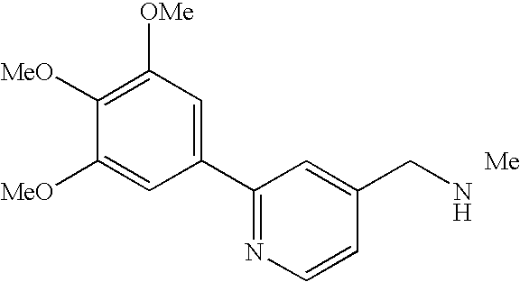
C1([MeO])=CC(C2=NC=CC(CN)=C2)=CC([OMe])=C1[MeO]
